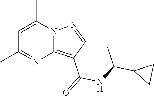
C12=C(C(=O)NC(C3CC3)C)C=NN1C(C)=CC(C)=N2
